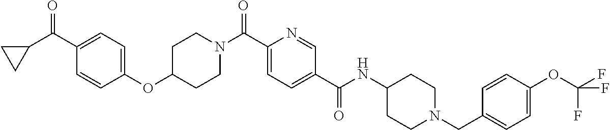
C1CN(C(C2=CC=C(C(=O)NC3CCN(CC4=CC=C(OC(F)(F)F)C=C4)CC3)C=N2)=O)CCC1OC1=CC=C(C(C2CC2)=O)C=C1
